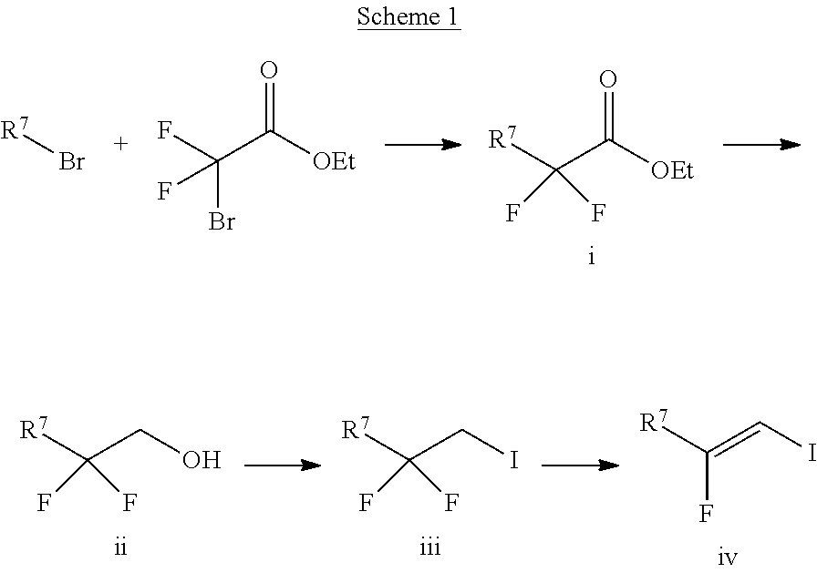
O=C([OEt])C([R7])(F)F.[R7]Br.O=C([OEt])C(F)(Br)F.C(O)C([R7])(F)F.C(I)C([R7])(F)F.C(I)=C([R7])F
